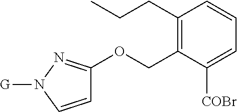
C1(CCC)=C(COC2=NN([G])C=C2)C([COBr])=CC=C1
